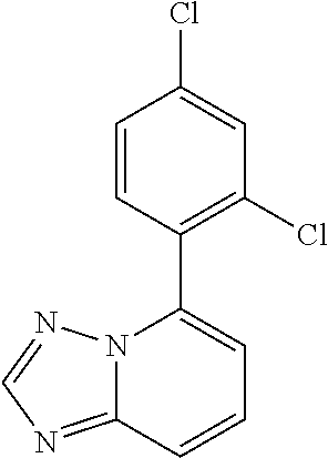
C12=NC=NN1C(C1=C(Cl)C=C(Cl)C=C1)=CC=C2
